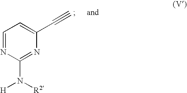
C1=NC(N([H])[R2])=NC(C#C)=C1
